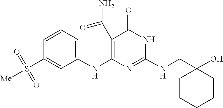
C1(C(N)=O)=C(NC2=CC=CC(S([Me])(=O)=O)=C2)N=C(NCC2(O)CCCCC2)NC1=O
